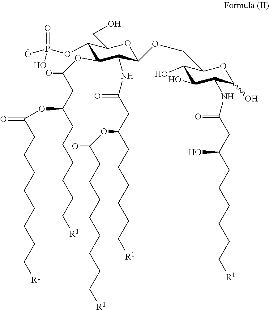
C1(OC(CC(CCCCCC[R1])OC(=O)CCCCCCCC[R1])=O)C(NC(=O)CC(CCCCCC[R1])OC(CCCCCCCC[R1])=O)C(OCC2C(O)C(O)C(NC(CC(CCCCCC[R1])O)=O)C(O)O2)OC(CO)C1OP(O)(=O)O
